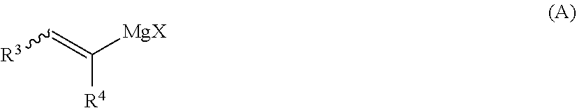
[R3]C=C([MgX])[R4]
